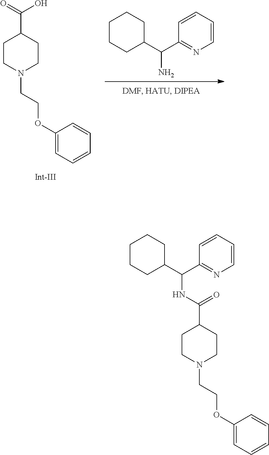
C1CN(CCOC2=CC=CC=C2)CCC1C(=O)O.C1CCC(C(C2=NC=CC=C2)N)CC1.C1CN(CCOC2=CC=CC=C2)CCC1C(NC(C1CCCCC1)C1=NC=CC=C1)=O
